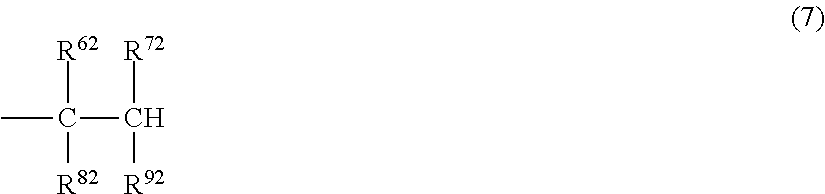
[R62]C(C([R72])[R92])([R82])C
